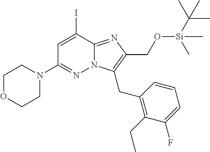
C1OCCN(C2=NN3C(=NC(CO[Si](C(C)(C)C)(C)C)=C3CC3=C(CC)C(F)=CC=C3)C(I)=C2)C1
